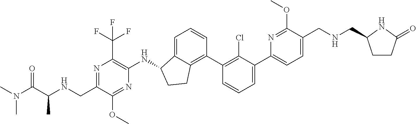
N1=C(CNC(C(N(C)C)=O)C)C(OC)=NC(NC2C3=CC=CC(C4=C(Cl)C(C5=CC=C(CNCC6CCC(=O)N6)C(OC)=N5)=CC=C4)=C3CC2)=C1C(F)(F)F
